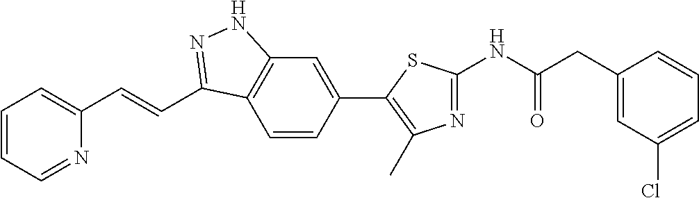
C1=CC=NC(C=CC2=NNC3=C2C=CC(C2=C(C)N=C(NC(CC4=CC(Cl)=CC=C4)=O)S2)=C3)=C1
